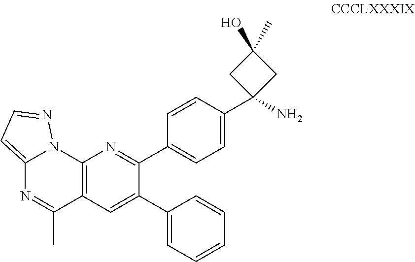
C12=C(C=C(C3=CC=CC=C3)C(C3=CC=C(C4(N)CC(O)(C)C4)C=C3)=N1)C(C)=NC1=CC=NN21
